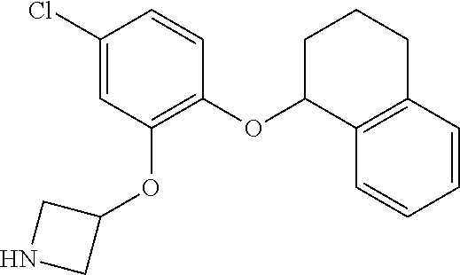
C1(Cl)=CC(OC2CNC2)=C(OC2C3=C(CCC2)C=CC=C3)C=C1
